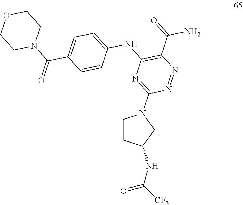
C1CC(NC([CF3])=O)CN1C1=NC(NC2=CC=C(C(N3CCOCC3)=O)C=C2)=C(C(=O)N)N=N1
